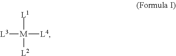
[L3][M]([L1])([L2])[L4]
